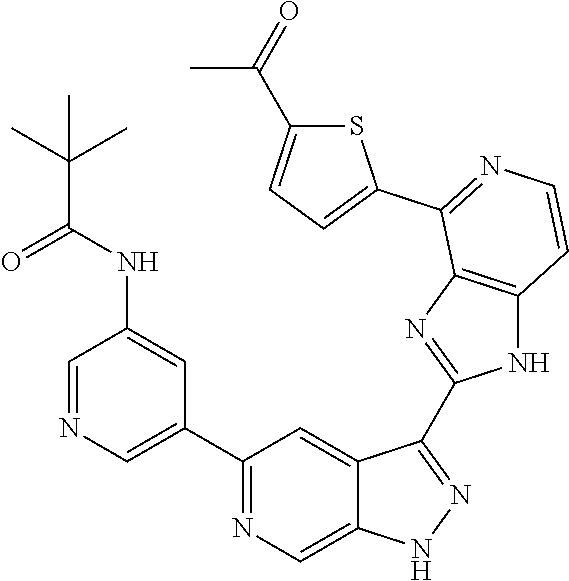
C1=NC=C(C2=NC=C3C(=C2)C(C2=NC4=C(N2)C=CN=C4C2=CC=C(C(=O)C)S2)=NN3)C=C1NC(C(C)(C)C)=O
